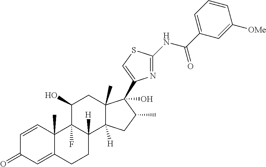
C1=CC2(C)C(=CC1=O)CCC1([H])C2(F)C(O)CC2(C)C1([H])CC(C)C2(O)C1=CSC(NC(C2=CC=CC([OMe])=C2)=O)=N1
